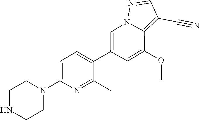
C1(C2=CN3C(=C(C#N)C=N3)C(OC)=C2)=CC=C(N2CCNCC2)N=C1C
